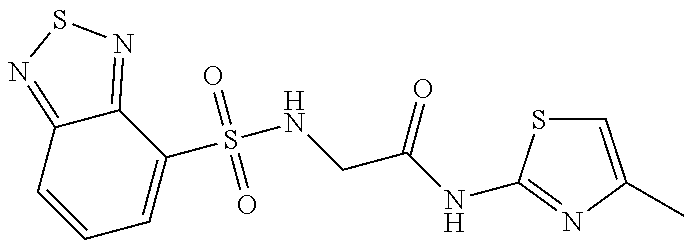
C1=CC2=NSN=C2C(S(NCC(NC2=NC(C)=CS2)=O)(=O)=O)=C1
